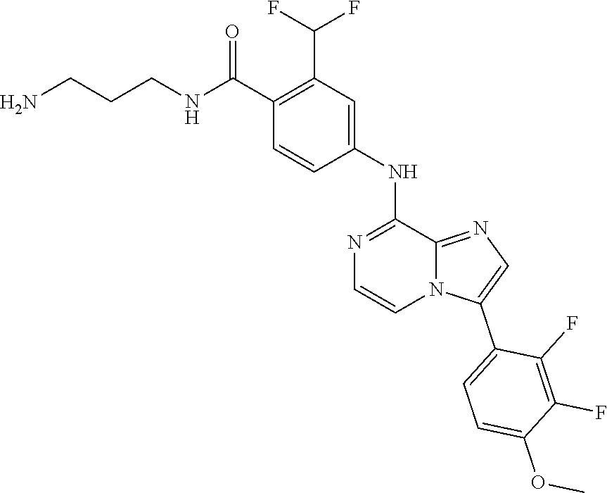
NCCCNC(C1=C(C(F)F)C=C(NC2=NC=CN3C2=NC=C3C2=CC=C(OC)C(F)=C2F)C=C1)=O
